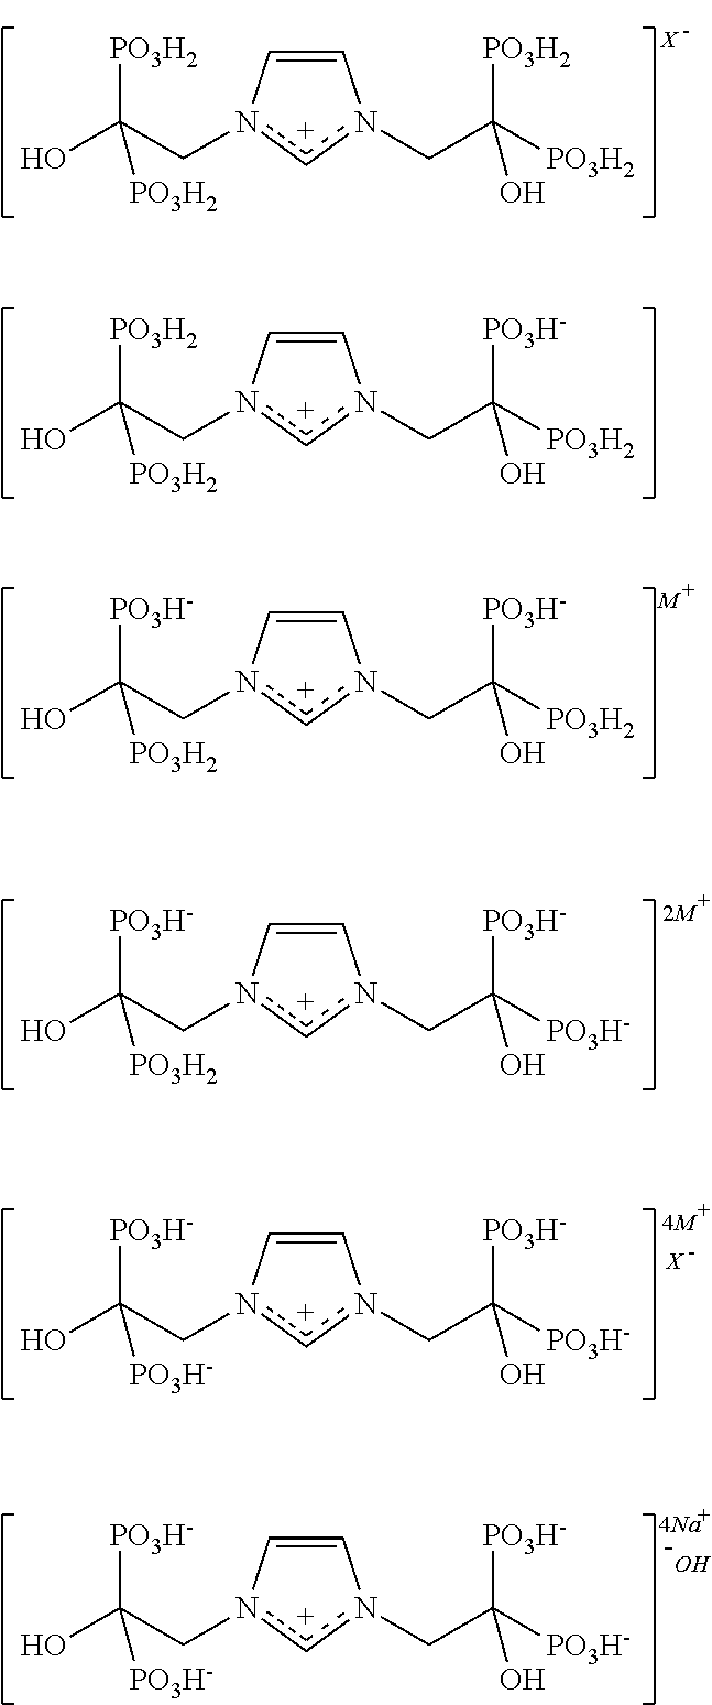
C1=Cn(CC(O)([PO3H2])[PO3H2])[c+]n1CC([PO3H2])([PO3H2])O.[X].C1=Cn(CC(O)([PO3H2])[PO3H2])[c+]n1CC([PO3H2])([PO3H-])O.C1=Cn(CC(O)([PO3H-])[PO3H2])[c+]n1CC([PO3H2])([PO3H-])O.[M].C1=Cn(CC(O)([PO3H-])[PO3H-])[c+]n1CC([PO3H-])([PO3H-])O.[4M].[X].C1=Cn(CC(O)([PO3H-])[PO3H2])[c+]n1CC([PO3H-])([PO3H-])O.[2M].C1=Cn(CC(O)([PO3H-])[PO3H-])[c+]n1CC([PO3H-])([PO3H-])O.[4Na].O
